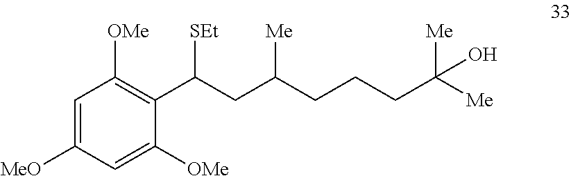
C1([MeO])=CC([OMe])=C(C(CC(CCCC([Me])([Me])O)[Me])[SEt])C([OMe])=C1
